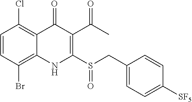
C1=CC(Br)=C2C(=C1Cl)C(=O)C(C(C)=O)=C(S(CC1=CC=C([SF5])C=C1)=O)N2
